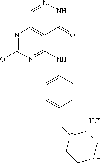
N1=C(NC2=CC=C(CN3CCNCC3)C=C2)C2=C(N=C1OC)C=NNC2=O.Cl
